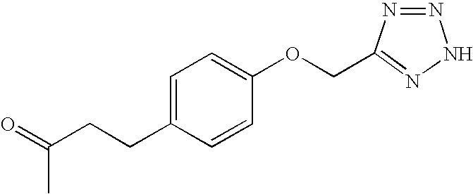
N1=NC(COC2=CC=C(CCC(=O)C)C=C2)=NN1
